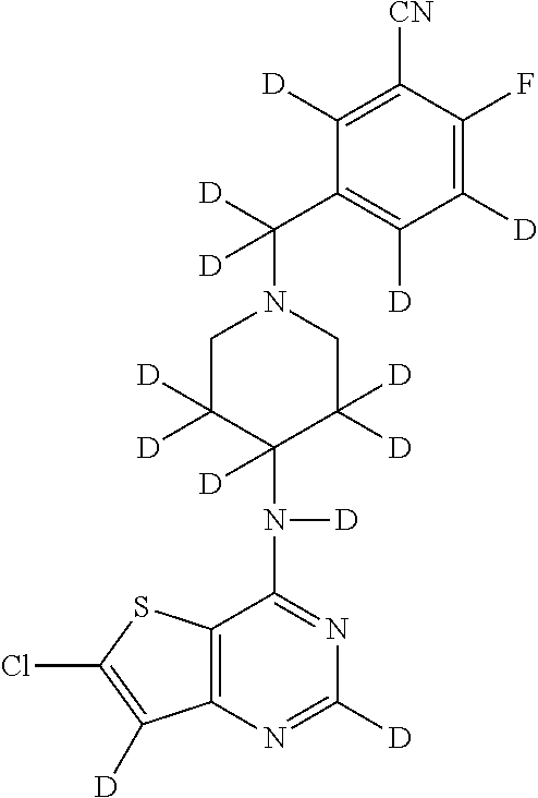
C12=C(N=C([D])N=C1N([D])C1([D])C([D])([D])CN(C([D])(C3=C([D])C([D])=C(F)C([CN])=C3[D])[D])CC1([D])[D])C([D])=C(Cl)S2
